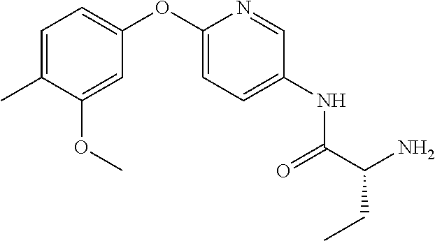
C1=C(C)C(OC)=CC(OC2=CC=C(NC(C(N)CC)=O)C=N2)=C1
